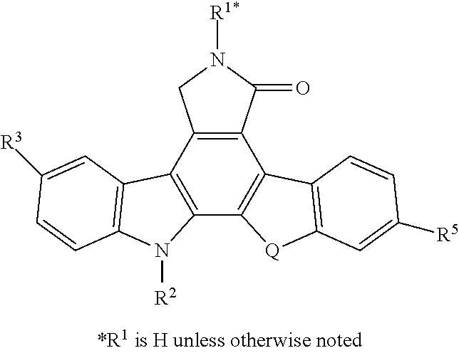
C12=C(C3=C(C4=C1C1=C([Q]4)C=C([R5])C=C1)N([R2])C1=C3C=C([R3])C=C1)CN([R1*])C2=O
